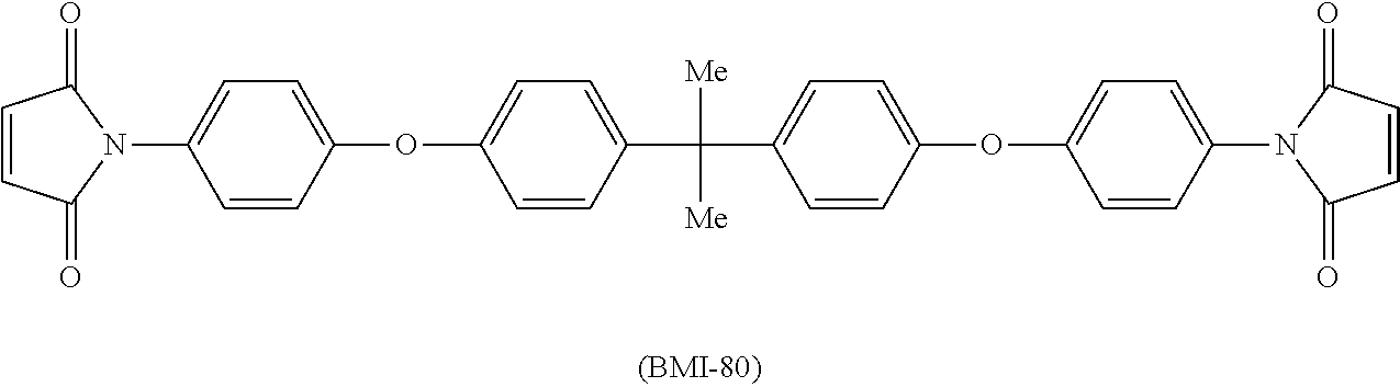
C1=CC(OC2=CC=C(C([Me])([Me])C3=CC=C(OC4=CC=C(N5C(=O)C=CC5=O)C=C4)C=C3)C=C2)=CC=C1N1C(=O)C=CC1=O
